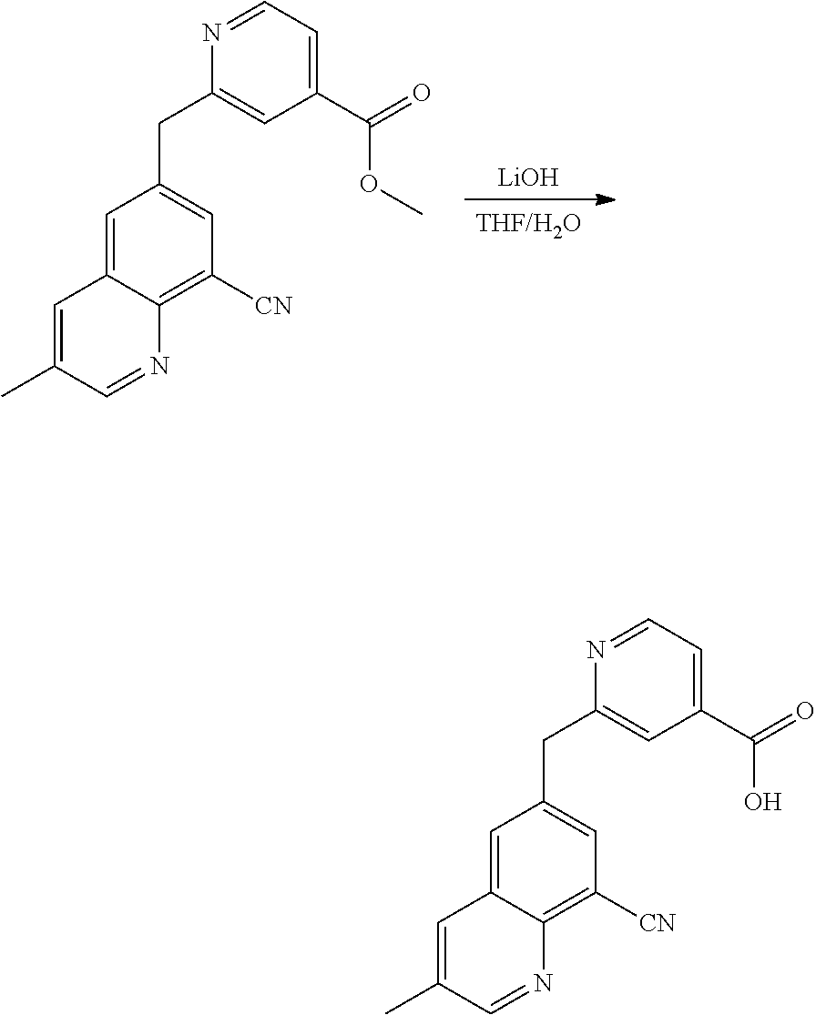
[THF/H2O].[LiOH].C1=C2C(=C([CN])C=C1CC1=CC(C(=O)OC)=CC=N1)N=CC(C)=C2.C1=C2C(=C([CN])C=C1CC1=CC(C(=O)O)=CC=N1)N=CC(C)=C2
